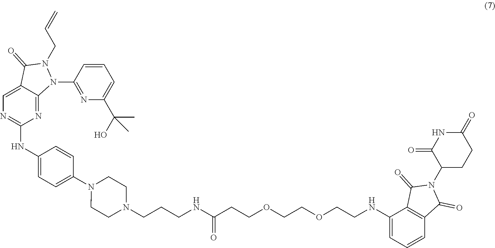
C1=C2C(=NC(NC3=CC=C(N4CCN(CCCNC(=O)CCOCCOCCNC5=CC=CC6=C5C(=O)N(C5CCC(=O)NC5=O)C6=O)CC4)C=C3)=N1)N(C1=NC(C(C)(O)C)=CC=C1)N(CC=C)C2=O
